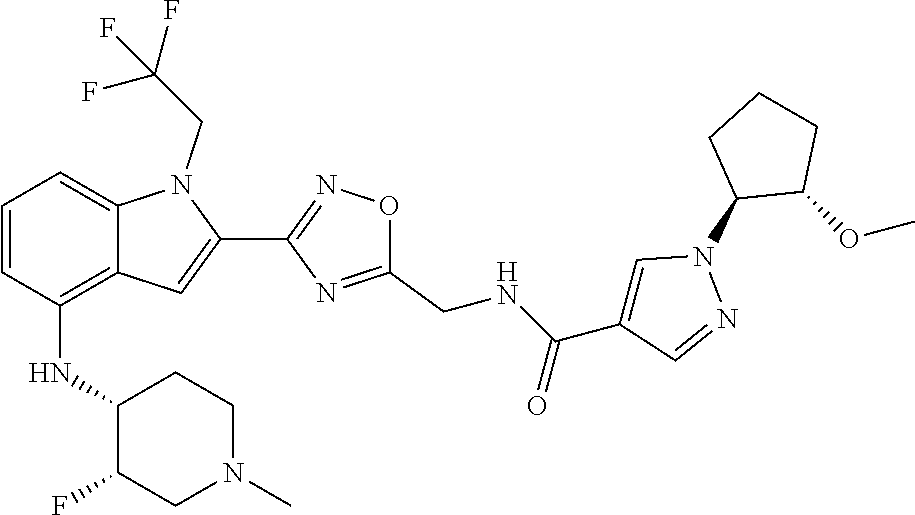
C1=CC(NC2C(F)CN(C)CC2)=C2C(=C1)N(CC(F)(F)F)C(C1=NOC(CNC(C3=CN(C4C(OC)CCC4)N=C3)=O)=N1)=C2
